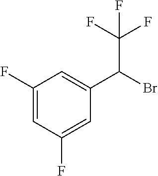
C1(F)=CC(F)=CC(C(Br)C(F)(F)F)=C1
